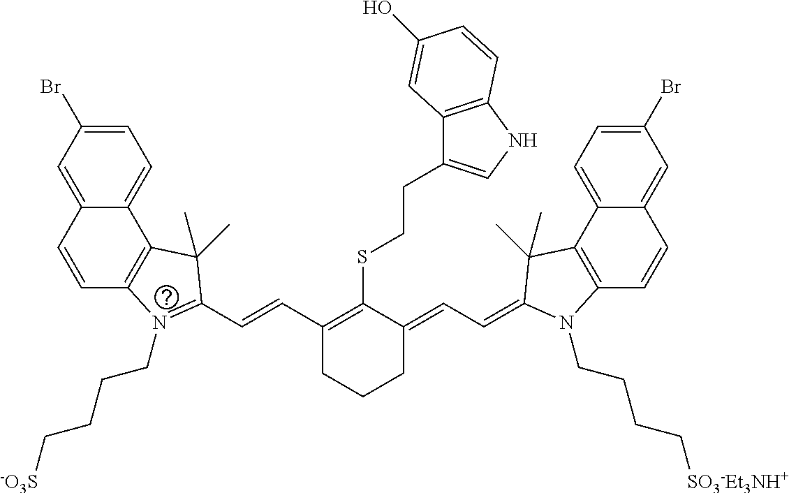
C12=C(C3=CC=C(Br)C=C3C=C1)C(C)(C)C(C=CC1=C(SCCC3=CNC4=C3C=C(O)C=C4)C(=CC=C3N(CCCC[SO3-Et3NH+])C4=C(C5=CC=C(Br)C=C5C=C4)C3(C)C)CCC1)=N2CCCC[-O3S]
